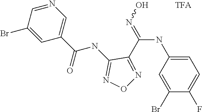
C1=C(NC(=NO)C2=NON=C2NC(C2=CN=CC(Br)=C2)=O)C=C(Br)C(F)=C1
